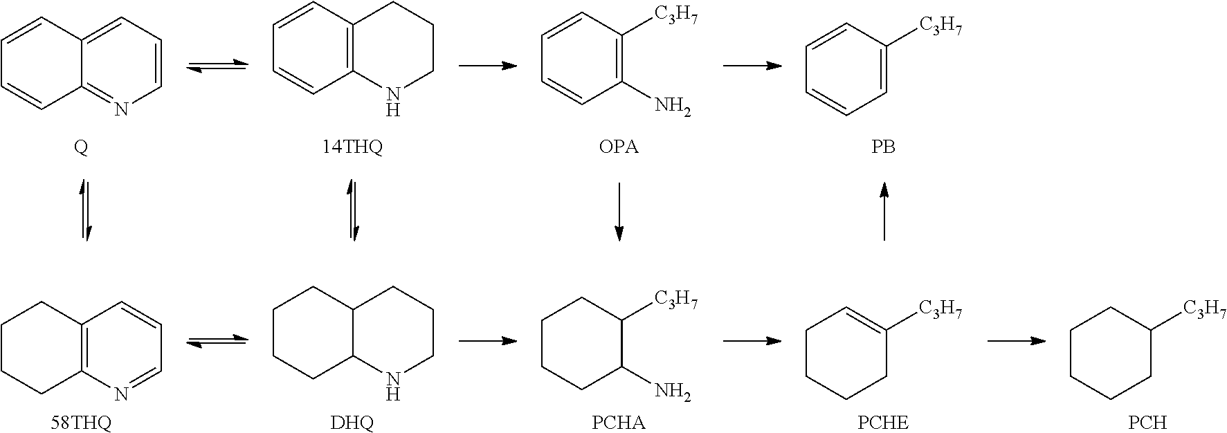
C1=NC2=C(C=C1)CCCC2.[58THQ].C1CCC2C(N1)CCCC2.[DHQ].C1([C3H7])C(N)CCCC1.[PCHA].C1([C3H7])=CCCCC1.[PCHE].C1([C3H7])CCCCC1.[PCH].C1CCC2=C(N1)C=CC=C2.[14THQ].C1([C3H7])=CC=CC=C1.[PB].C1=CC=C2C(=N1)C=CC=C2.[Q].C1([C3H7])=C(N)C=CC=C1.[OPA]
